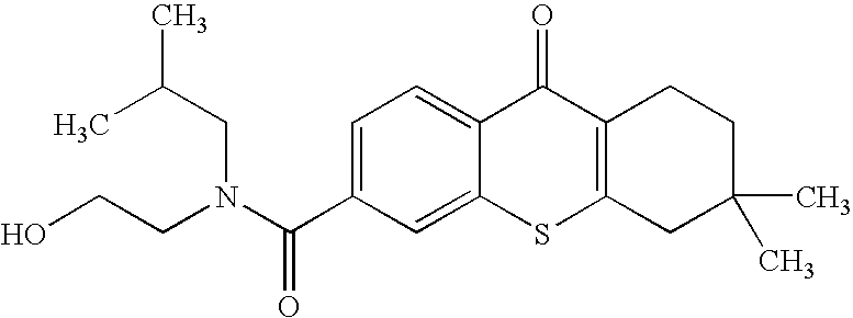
C1(C(N(CCO)CC(C)C)=O)=CC=C2C(=C1)SC1=C(C2=O)CCC(C)(C)C1
